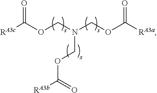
[RA3c]C(OCN(COC([RA3a])=O)COC([RA3b])=O)=O
